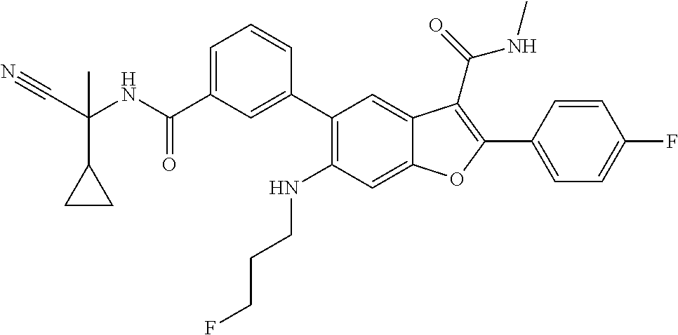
C1=CC(C2=C(C(=O)NC)C3=CC(C4=CC(C(NC(C#N)(C5CC5)C)=O)=CC=C4)=C(NCCCF)C=C3O2)=CC=C1F
